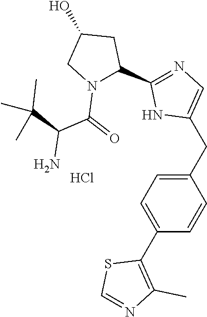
C1(CC2=CN=C(C3CC(O)CN3C(=O)C(N)C(C)(C)C)N2)=CC=C(C2=C(C)N=CS2)C=C1.Cl
